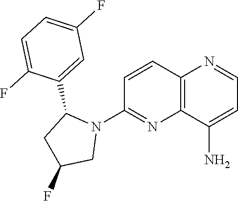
C1=CC2=C(N=C1N1C(C3=CC(F)=CC=C3F)CC(F)C1)C(N)=CC=N2
